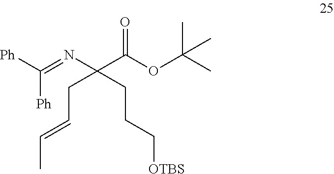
N(C(C(OC(C)(C)C)=O)(CC=CC)CCC[OTBS])=C([Ph])[Ph]
